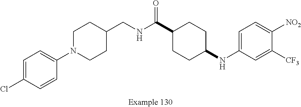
C1=C(Cl)C=CC(N2CCC(CNC(C3CCC(NC4=CC=C([NO2])C([CF3])=C4)CC3)=O)CC2)=C1
